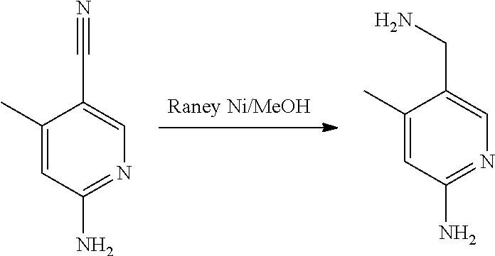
[Raney Ni/MeOH].C1(C)=CC(N)=NC=C1C#N.C1(C)=CC(N)=NC=C1CN
